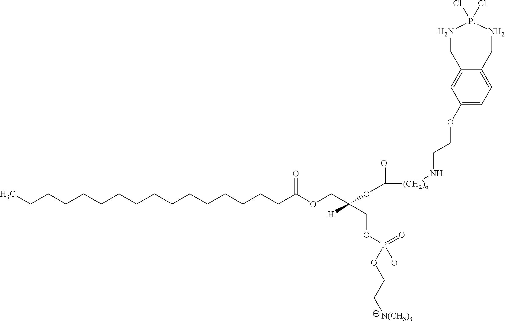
CCCCCCCCCCCCCCCCC(OCC(COP(=O)([O-])OCC[N(CH3)3])(OC([(CH2)n]NCCOC1=CC=C2C(=C1)CN[Pt](Cl)(Cl)NC2)=O)[H])=O
